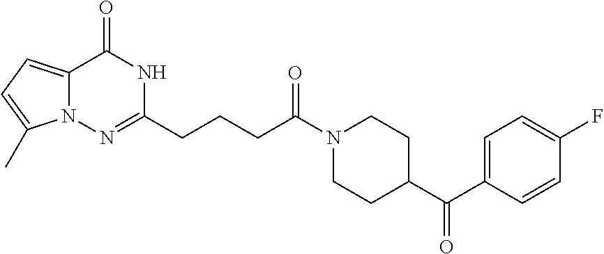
C12=CC=C(C)N1N=C(CCCC(N1CCC(C(C3=CC=C(F)C=C3)=O)CC1)=O)NC2=O
